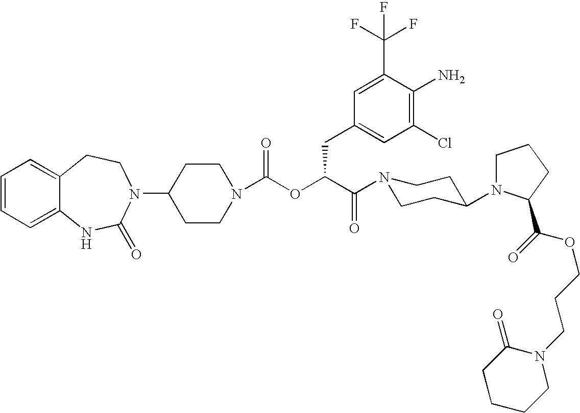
C1(N2C(=O)NC3=CC=CC=C3CC2)CCN(C(OC(C(=O)N2CCC(N3CCCC3C(=O)OCCCN3C(=O)CCCC3)CC2)CC2=CC(Cl)=C(N)C(C(F)(F)F)=C2)=O)CC1
